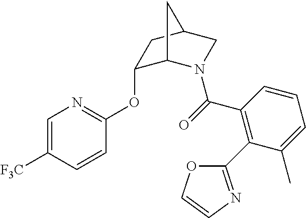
C1(C(=O)N2C3C(OC4=NC=C([F3C])C=C4)CC(C2)C3)=C(C2=NC=CO2)C(C)=CC=C1
